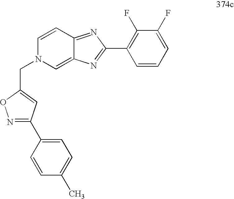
C1=C(C2=NOC(CN3C=C4C(=NC(C5=C(F)C(F)=CC=C5)=N4)C=C3)=C2)C=CC(C)=C1
